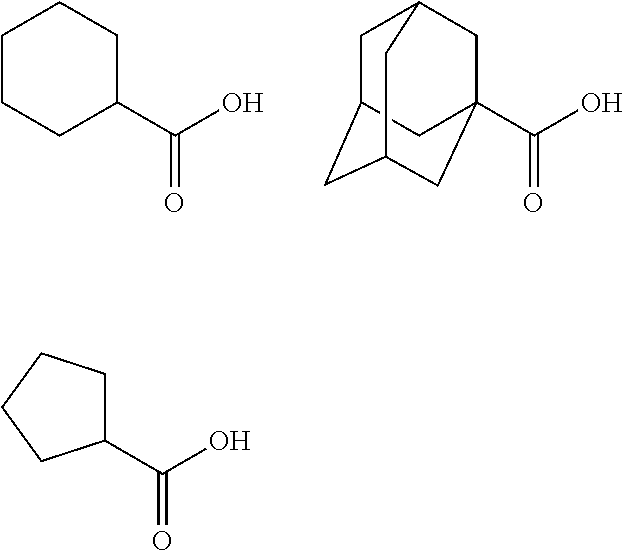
C1CCC(C(O)=O)CC1.C1C2CC3CC(C(O)=O)(CC1C3)C2.C1(C(O)=O)CCCC1
